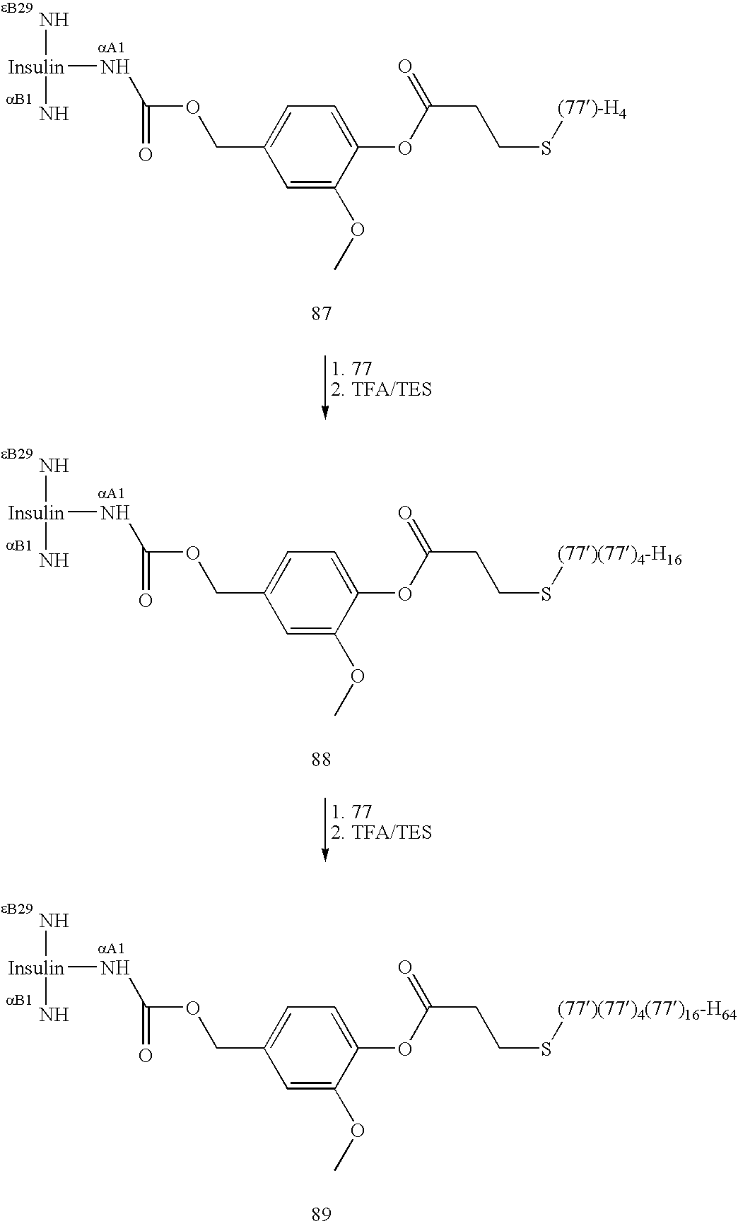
[Insulin](NC(OCC1=CC=C(OC(CCS[(77)(77)4-H16])=O)C(OC)=C1)=O)(N)N.[Insulin](NC(OCC1=CC=C(OC(CCS[(77)-H4])=O)C(OC)=C1)=O)(N)N.[Insulin](NC(OCC1=CC=C(OC(CCS[(77)(77)4(77)16-H64])=O)C(OC)=C1)=O)(N)N
